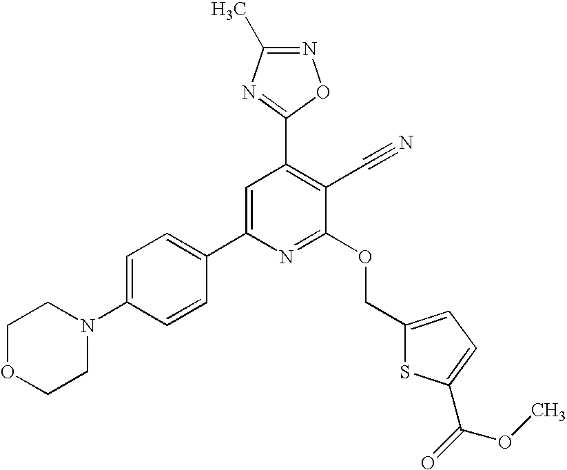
C1OCCN(C2=CC=C(C3=CC(C4=NC(C)=NO4)=C(C#N)C(OCC4=CC=C(C(=O)OC)S4)=N3)C=C2)C1
